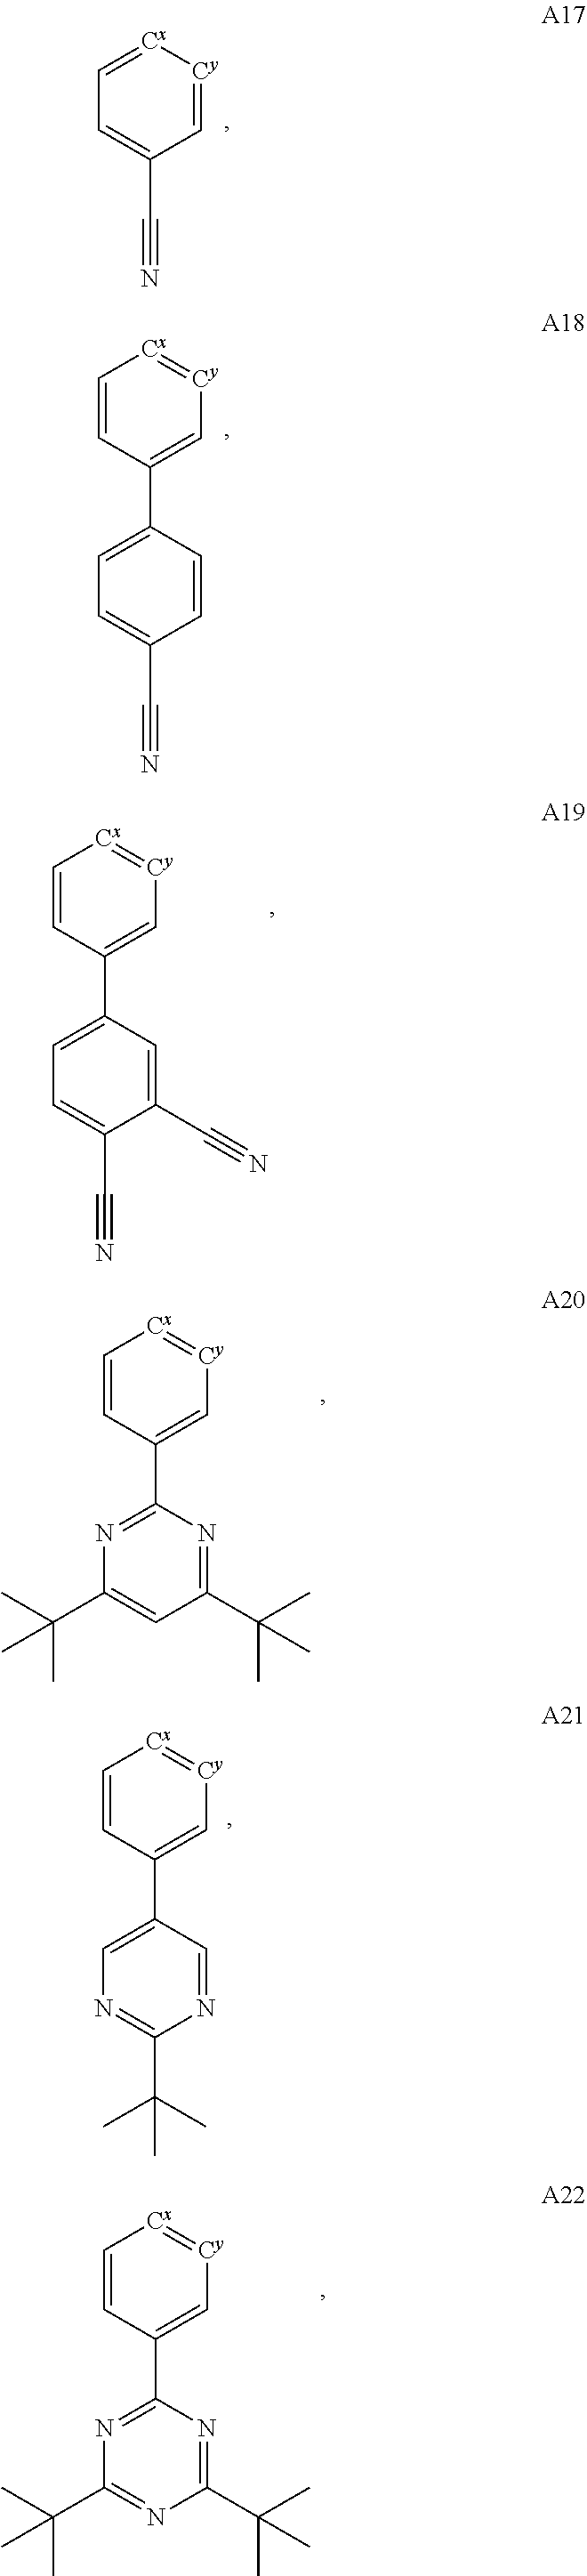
C1=[Cx][Cy]=CC(C#N)=C1.C1=CC(C2=CC=C(C#N)C=C2)=C[Cy]=[Cx]1.C1=CC(C2=CC=C(C#N)C(C#N)=C2)=C[Cy]=[Cx]1.C1=CC(C2=NC(C(C)(C)C)=CC(C(C)(C)C)=N2)=C[Cy]=[Cx]1.C1=CC(C2=CN=C(C(C)(C)C)N=C2)=C[Cy]=[Cx]1.C1=CC(C2=NC(C(C)(C)C)=NC(C(C)(C)C)=N2)=C[Cy]=[Cx]1
